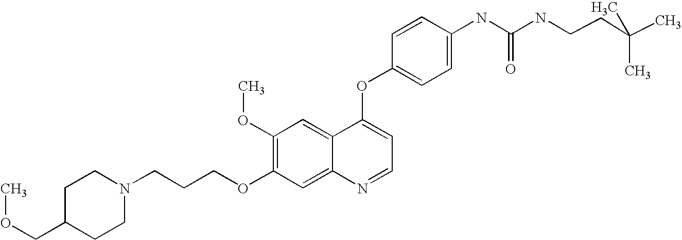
C1=CC(OC2=CC=NC3=CC(OCCCN4CCC(COC)CC4)=C(OC)C=C23)=CC=C1NC(=O)NCCC(C)(C)C
